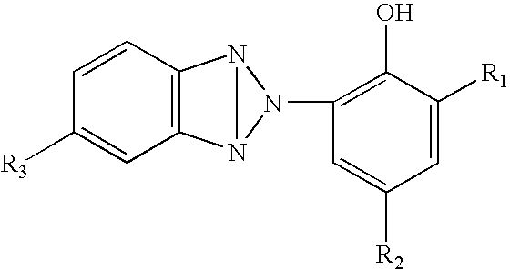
C1=CC([R3])=CC2=C1N1N2N1C1=C(O)C([R1])=CC([R2])=C1
